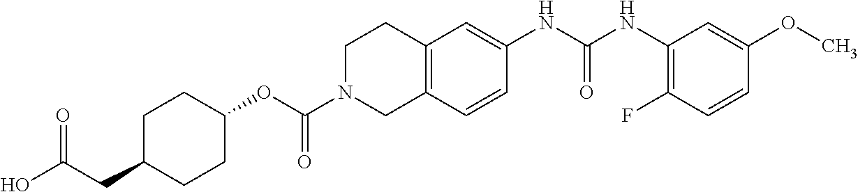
C1C(CC(O)=O)CCC(OC(N2CC3=C(CC2)C=C(NC(NC2=C(F)C=CC(OC)=C2)=O)C=C3)=O)C1
